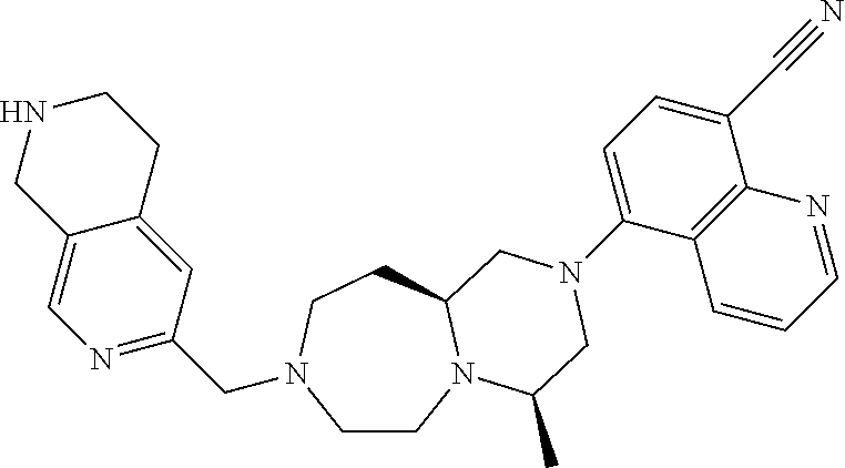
C1CN2C(CCN1CC1=NC=C3C(=C1)CCNC3)CN(C1=CC=C(C#N)C3=C1C=CC=N3)CC2C
